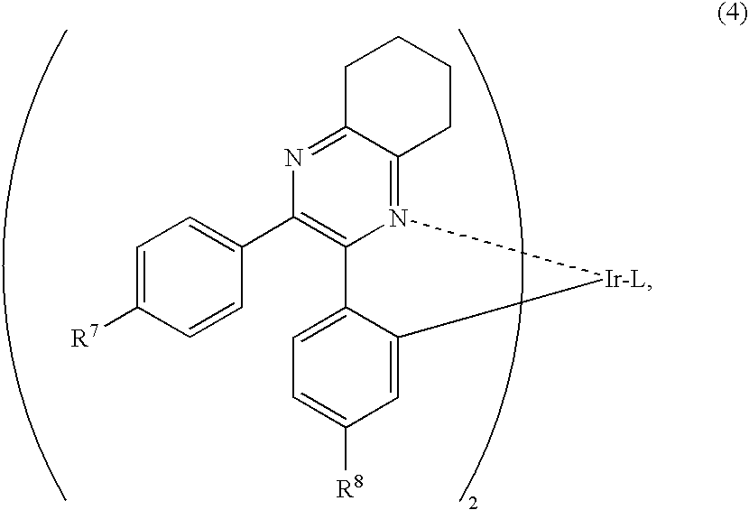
N12=C3C(=NC(C4=CC=C([R7])C=C4)=C1C1=CC=C([R8])C=C1[Ir-L]2)CCCC3
